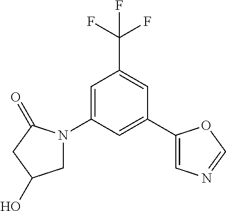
C1=C(N2CC(O)CC2=O)C=C(C2=CN=CO2)C=C1C(F)(F)F
